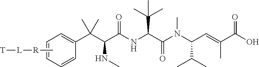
OC(C(=CC(N(C(=O)C(NC(C(NC)C(C1=CC=CC=C1)(C)C)=O)C(C)(C)C)C)C(C)C)C)=O.C[R][L][T]
